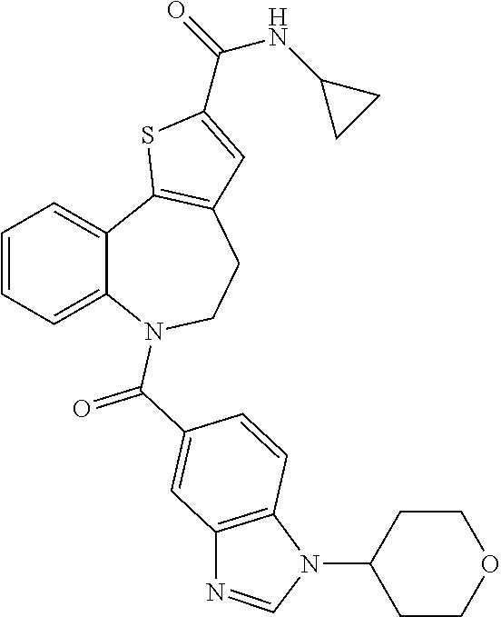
C1=CC=C2C(=C1)C1=C(CCN2C(C2=CC3=C(C=C2)N(C2CCOCC2)C=N3)=O)C=C(C(=O)NC2CC2)S1
